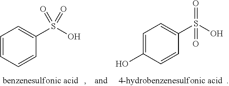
C1=CC=CC(S(O)(=O)=O)=C1.C1=C(O)C=CC(S(O)(=O)=O)=C1
